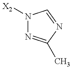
N1([X2])N=C(C)N=C1
